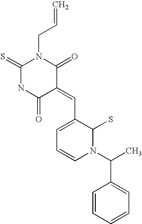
C=CCN1C(=S)NC(=O)C(=CC2=CC=CN(C(C)C3=CC=CC=C3)C2S)C1=O
